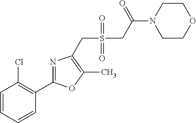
C1=CC=CC(C2=NC(CS(=O)(=O)CC(=O)N3CCOCC3)=C(C)O2)=C1Cl
